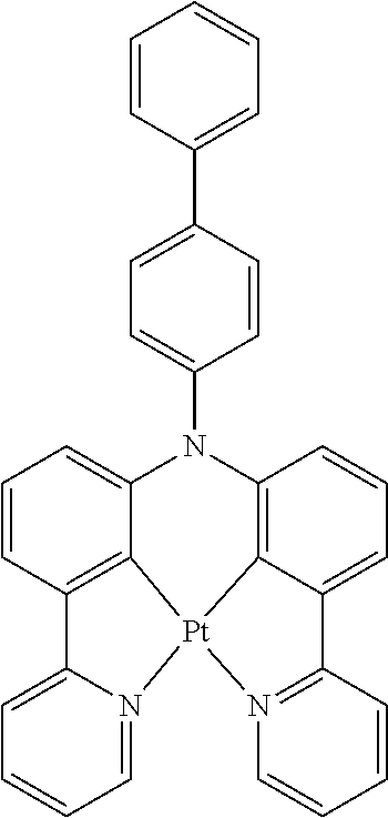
C12=C3C(=CC=C1)N(C1=CC=C(C4=CC=CC=C4)C=C1)C1=C4C(=CC=C1)C1=N([Pt]34N3=CC=CC=C23)C=CC=C1
